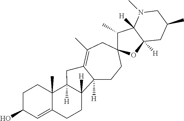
C12([H])CCC3(CC(C)=C1CC1([H])C4(C)C(=CC(O)CC4)CCC21[H])C(C)C1([H])C([H])(O3)CC(C)CN1C
